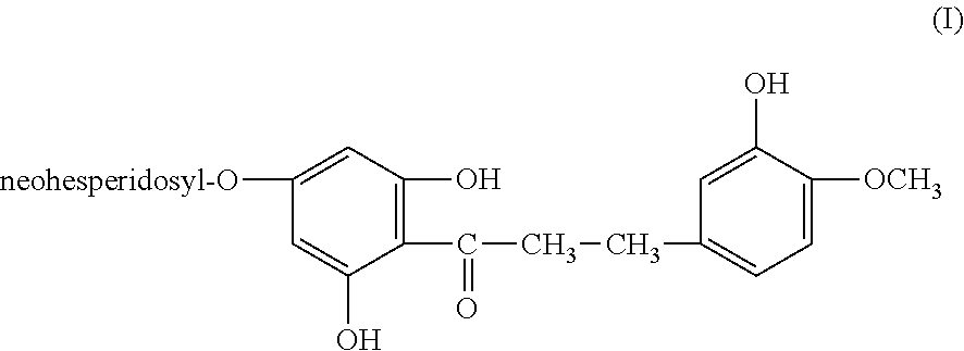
C1=C([neohesperidosyl-O])C=C(O)C(C(=O)CCC2=CC=C([OCH3])C(O)=C2)=C1O
